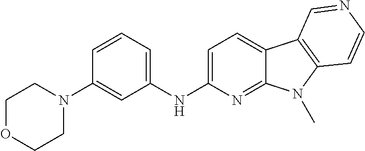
C1(N2CCOCC2)=CC(NC2=CC=C3C(=N2)N(C)C2=C3C=NC=C2)=CC=C1
